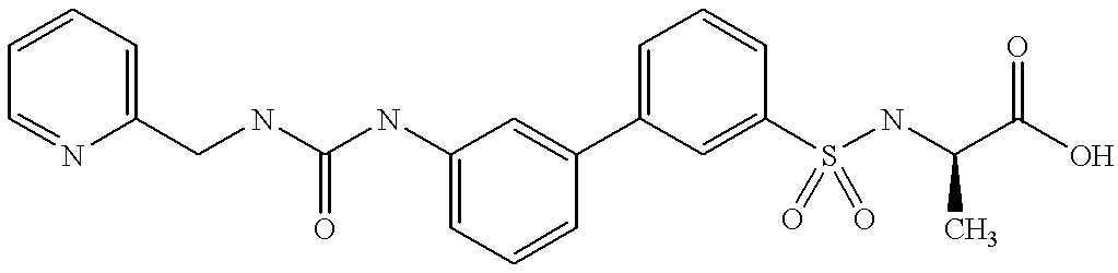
C1=C(NC(NCC2=CC=CC=N2)=O)C=C(C2=CC=CC(S(NC(C(O)=O)C)(=O)=O)=C2)C=C1
